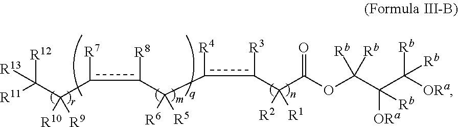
C(c([R7])c(C([R6])([R5])c([R4])c([R3])C(C(OC(C(C([ORa])([Rb])[Rb])([ORa])[Rb])([Rb])[Rb])=O)([R2])[R1])[R8])(C([R11])([R12])[R13])([R10])[R9]
